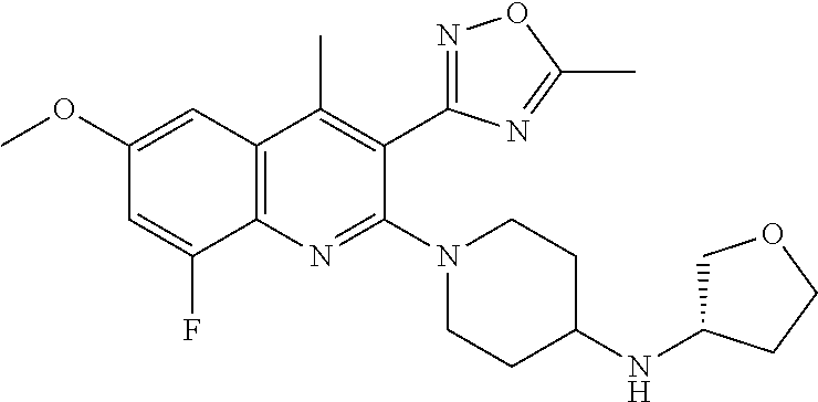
C1(OC)=CC2=C(C(F)=C1)N=C(N1CCC(NC3COCC3)CC1)C(C1=NOC(C)=N1)=C2C
